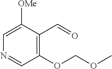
C1(C=O)=C(OCOC)C=NC=C1[OMe]
